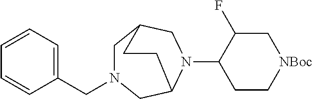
C1=CC=C(CN2CC3CN(C4CC[NBoc]CC4F)C(C2)CC3)C=C1
